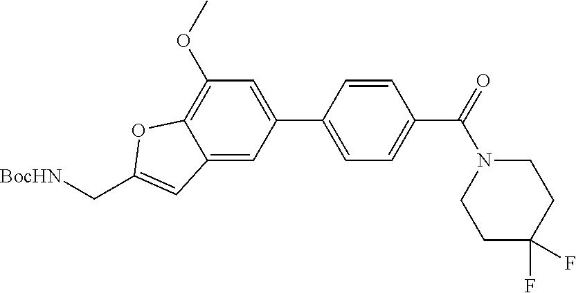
C12=CC(C3=CC=C(C(N4CCC(F)(F)CC4)=O)C=C3)=CC(OC)=C1OC(C[BocHN])=C2
